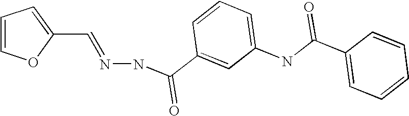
C1(C=NNC(C2=CC(NC(C3=CC=CC=C3)=O)=CC=C2)=O)=CC=CO1
